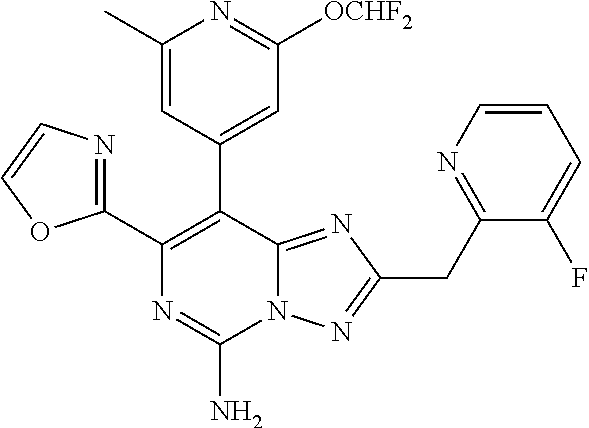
N12C(=NC(CC3=NC=CC=C3F)=N1)C(C1=CC([OCHF2])=NC(C)=C1)=C(C1=NC=CO1)N=C2N
